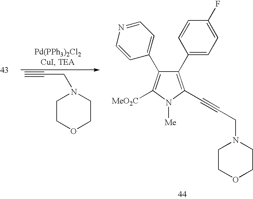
C#CCN1CCOCC1.C1(C2=CC=C(F)C=C2)=C(C#CCN2CCOCC2)N([Me])C([MeO2C])=C1C1=CC=NC=C1
